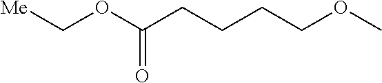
[Me]COC(CCCCOC)=O
